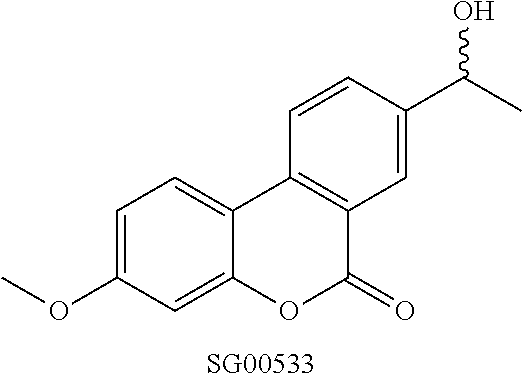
O(C1=CC=C2C(=C1)OC(=O)C1=C2C=CC(C(C)O)=C1)C
